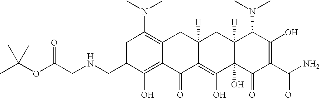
C1(CNCC(OC(C)(C)C)=O)=CC(N(C)C)=C2C(=C1O)C(=O)C1=C(O)C3(O)C([H])(CC1([H])C2)C(N(C)C)C(O)=C(C(N)=O)C3=O
